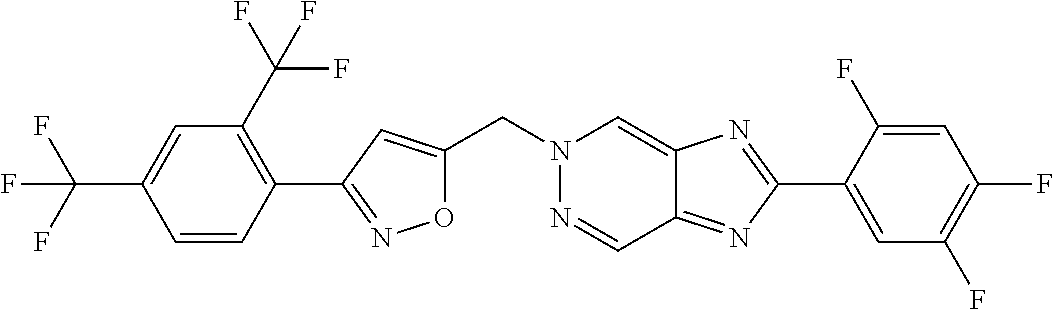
O1C(CN2N=CC3=NC(C4=CC(F)=C(F)C=C4F)=NC3=C2)=CC(C2=C(C(F)(F)F)C=C(C(F)(F)F)C=C2)=N1
